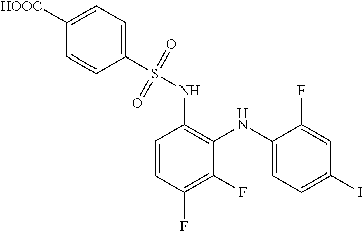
C1=CC(F)=C(F)C(NC2=CC=C(I)C=C2F)=C1NS(C1=CC=C([HOOC])C=C1)(=O)=O
